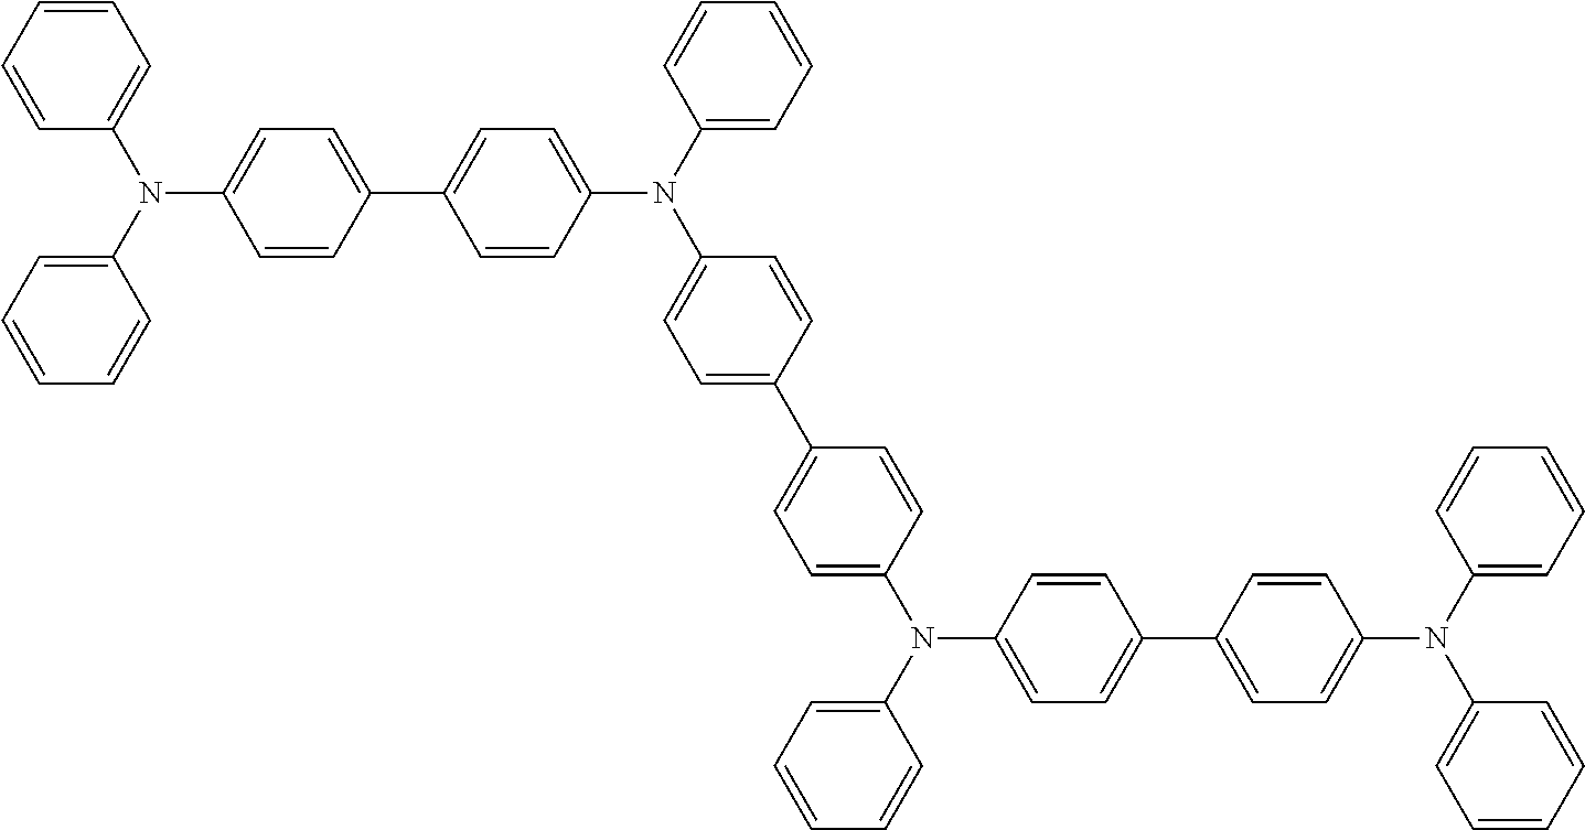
C1(C2=CC=C(N(C3=CC=CC=C3)C3=CC=C(C4=CC=C(N(C5=CC=CC=C5)C5=CC=C(C6=CC=C(N(C7=CC=CC=C7)C7=CC=CC=C7)C=C6)C=C5)C=C4)C=C3)C=C2)=CC=C(N(C2=CC=CC=C2)C2=CC=CC=C2)C=C1
